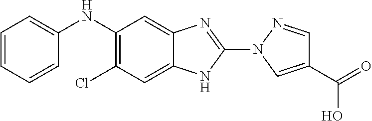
C1(NC2=CC=CC=C2)=C(Cl)C=C2C(=C1)N=C(N1C=C(C(=O)O)C=N1)N2
